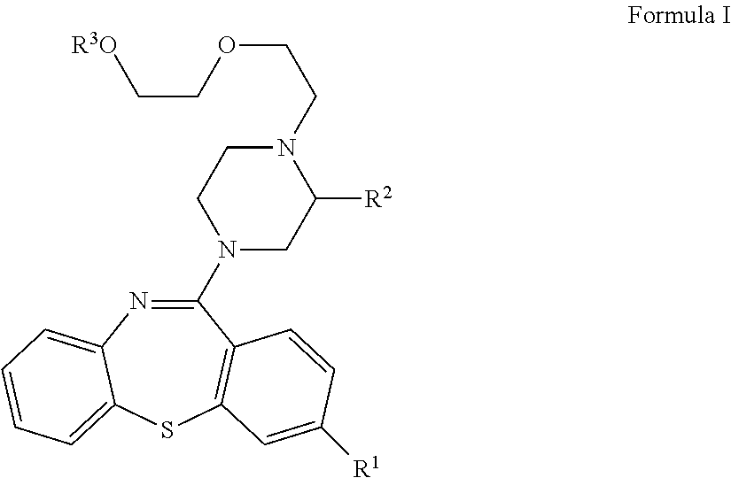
C1(N2CC([R2])N(CCOCC[R3O])CC2)=NC2=CC=CC=C2SC2=C1C=CC([R1])=C2
